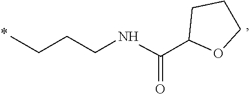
CCCCNC(C1OCCC1)=O
